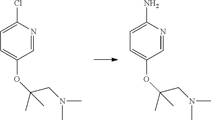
N1=CC(OC(CN(C)C)(C)C)=CC=C1N.N1=CC(OC(CN(C)C)(C)C)=CC=C1Cl
